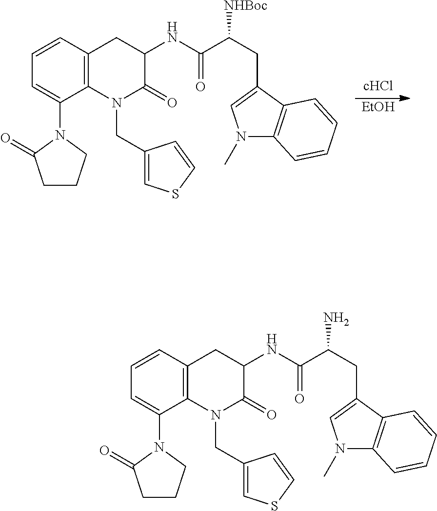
C1=CC=C(N2C(=O)CCC2)C2=C1CC(NC(C(CC1=CN(C)C3=C1C=CC=C3)[NHBoc])=O)C(=O)N2CC1=CSC=C1.[EtOH].C1=CC=C(N2C(=O)CCC2)C2=C1CC(NC(C(CC1=CN(C)C3=C1C=CC=C3)N)=O)C(=O)N2CC1=CSC=C1
